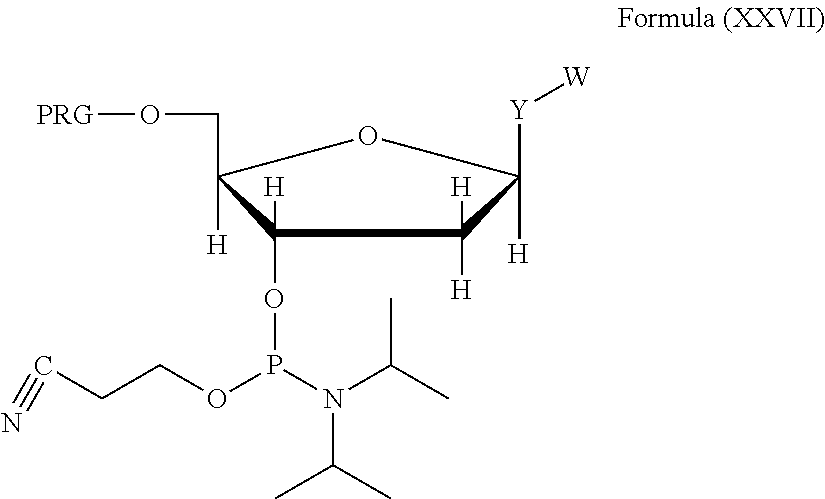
C1(OP(OCCC#N)N(C(C)C)C(C)C)([H])C([H])(CO[PRG])OC([H])([Y][W])C1([H])[H]
